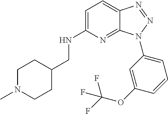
C1=C(NCC2CCN(C)CC2)N=C2C(=C1)N=NN2C1=CC=CC(OC(F)(F)F)=C1
